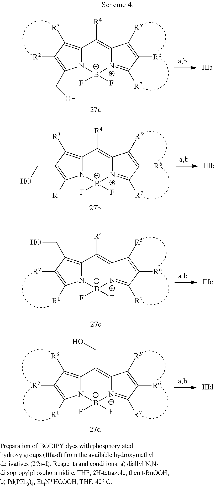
C12=C([R3])C([R2])=C(CO)N1[B-](F)(F)[N+]1=C([R7])C([R6])=C([R5])C1=C2[R4].C12=C([R3])C(CO)=C([R1])N1[B-](F)(F)[N+]1=C([R7])C([R6])=C([R5])C1=C2[R4].C12=C(CO)C([R2])=C([R1])N1[B-](F)(F)[N+]1=C([R7])C([R6])=C([R5])C1=C2[R4].C12=C([R3])C([R2])=C([R1])N1[B-](F)(F)[N+]1=C([R7])C([R6])=C([R5])C1=C2CO
